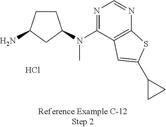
NC1CCC(N(C2=NC=NC3=C2C=C(C2CC2)S3)C)C1.Cl
